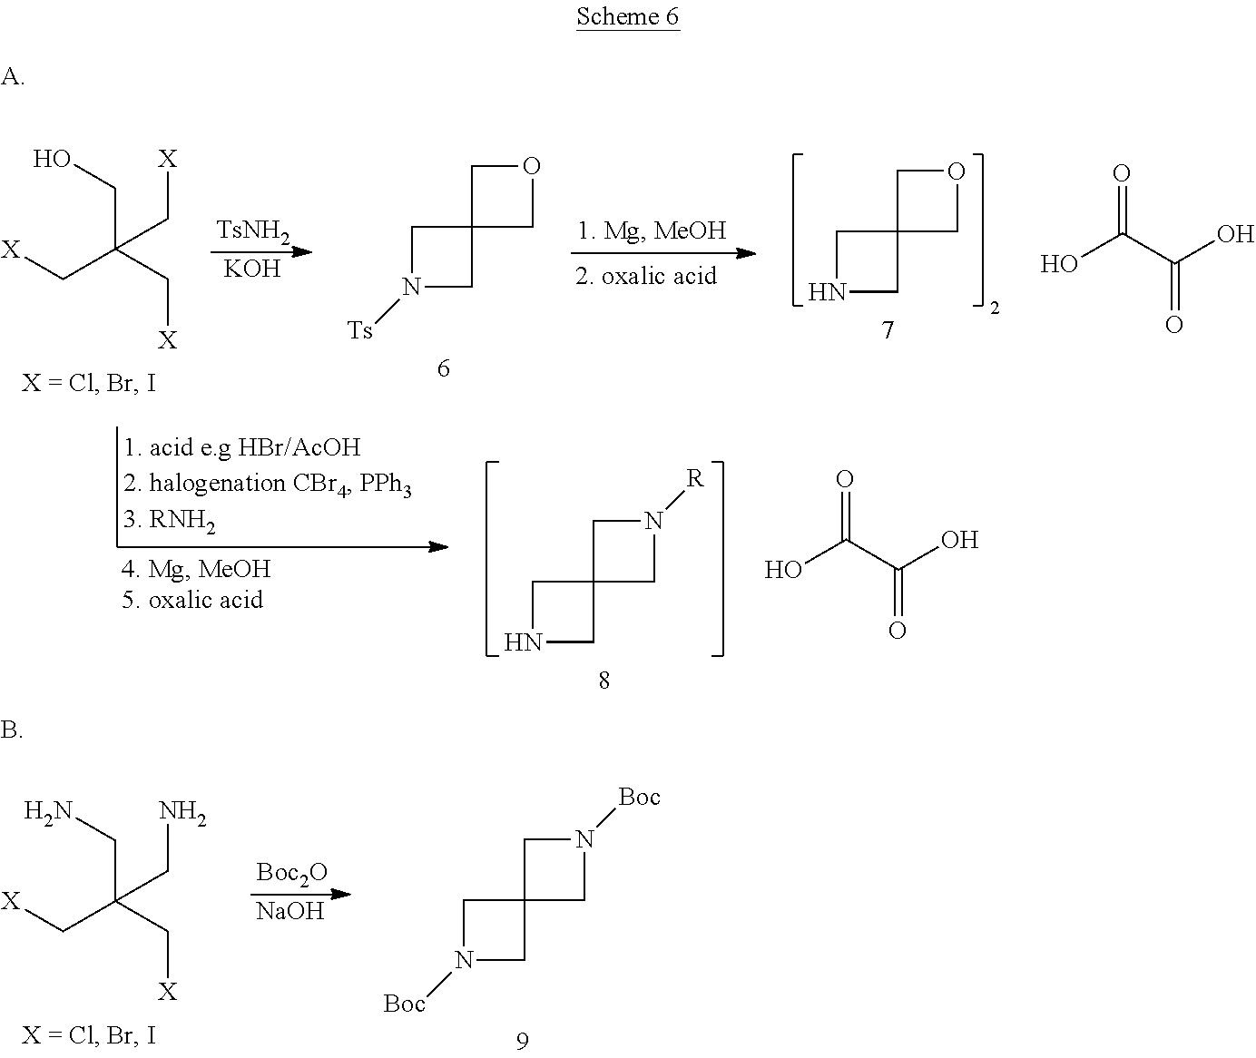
C(C(C[X])(C[X])C[X])O.[TsNH2].[KOH].C1C2(CO1)CN([Ts])C2.C1C2(CO1)CNC2.OC(C(O)=O)=O.C1C2(CN1[R])CNC2.OC(C(O)=O)=O.C(C(C[X])(CN)C[X])N.[Boc2O].[NaOH].C1C2(CN1[Boc])CN([Boc])C2
